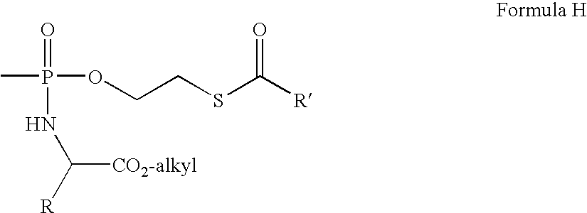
CP(OCCSC([R])=O)(=O)NC([R])[CO2-alkyl]
